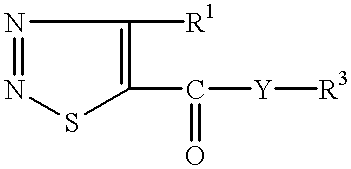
N1=NSC(C([Y][R3])=O)=C1[R1]
